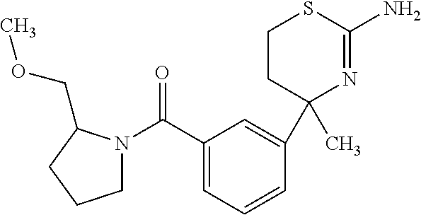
C1(C)(C2=CC(C(=O)N3CCCC3COC)=CC=C2)N=C(N)SCC1
